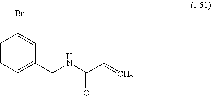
C1(CNC(C=C)=O)=CC=CC(Br)=C1
